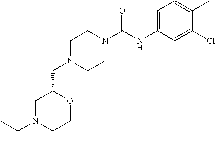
C1N(CC2CN(C(C)C)CCO2)CCN(C(NC2=CC=C(C)C(Cl)=C2)=O)C1
